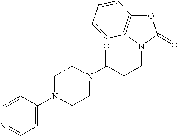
C1(N2CCN(C(CCN3C(=O)OC4=C3C=CC=C4)=O)CC2)=CC=NC=C1
